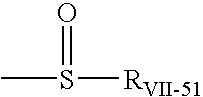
CS(=O)[RVII-51]
